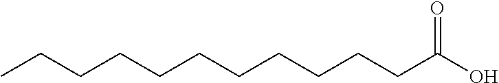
C(CCCCCCCC(O)=O)CCC
